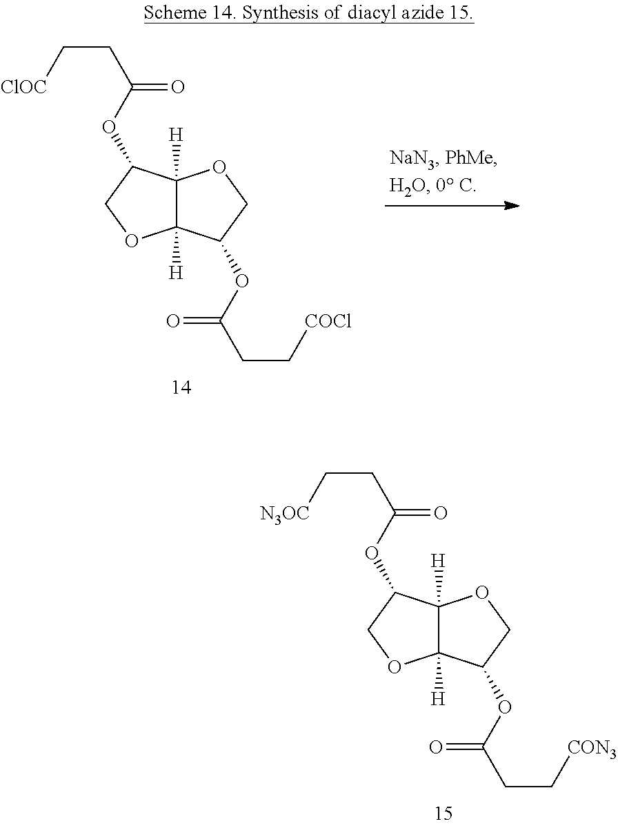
C12([H])C([H])(C(OC(CC[CON3])=O)CO1)OCC2OC(CC[N3OC])=O.C12([H])C([H])(C(OC(CC[COCl])=O)CO1)OCC2OC(CC[ClOC])=O
